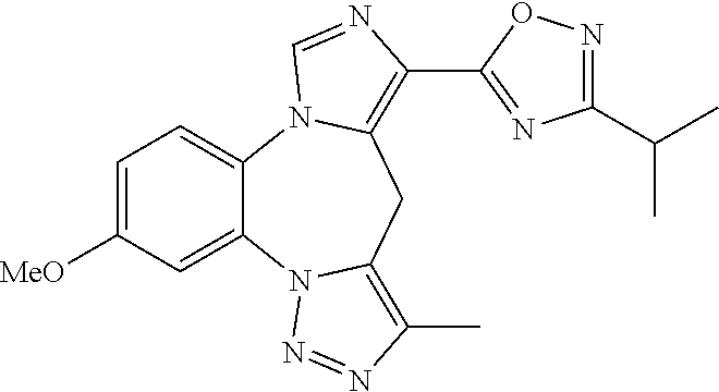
C1=C([MeO])C=C2C(=C1)N1C(=C(C3=NC(C(C)C)=NO3)N=C1)CC1=C(C)N=NN21
